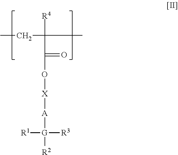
CCC(C)([R4])C(O[X][A][G]([R2])([R3])[R1])=O
